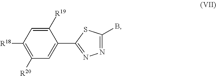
C1([R20])=C([R18])C=C([R19])C(C2=NN=C(B)S2)=C1
